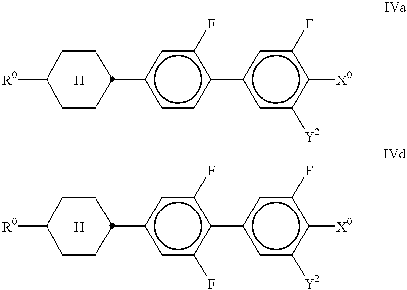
[R0]C1CCC(c2ccc(-c3cc([Y2])c([X0])c(F)c3)c(F)c2)CC1.[H].[R0]C1CCC(c2cc(F)c(-c3cc([Y2])c([X0])c(F)c3)c(F)c2)CC1.[H]
